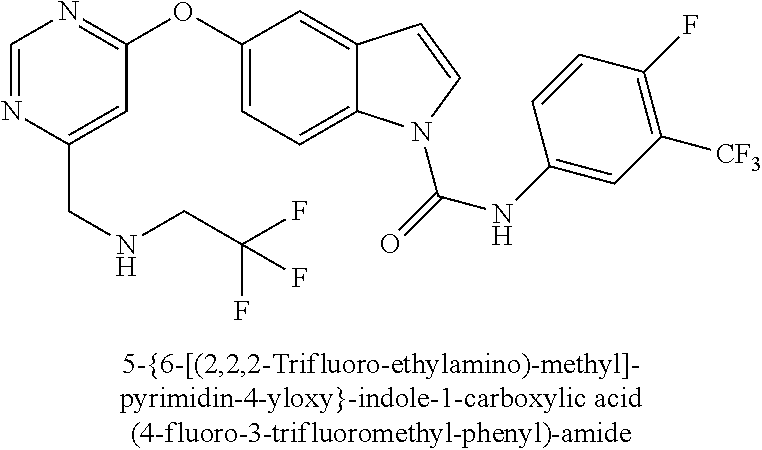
C1=NC(CNCC(F)(F)F)=CC(OC2=CC=C3C(=C2)C=CN3C(=O)NC2=CC([CF3])=C(F)C=C2)=N1
